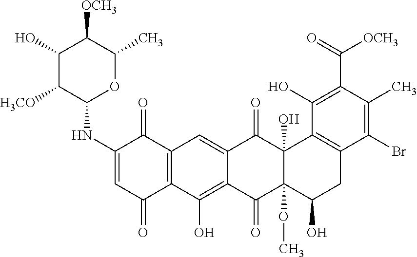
C1(NC2=CC(=O)C3=C(C2=O)C=C2C(=C3O)C(=O)C3(OC)C(O)(C2=O)C2=C(CC3O)C(Br)=C(C)C(C(=O)[OCH3])=C2O)OC(C)C([OCH3])C(O)C1[H3CO]
